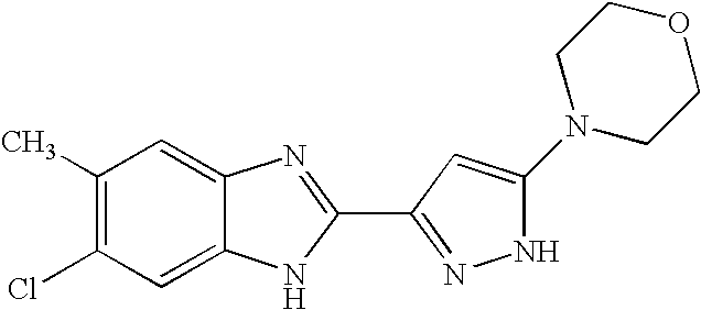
C1(Cl)=C(C)C=C2C(=C1)NC(C1=NNC(N3CCOCC3)=C1)=N2
